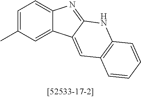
C1=C(C)C=C2C(=C1)N=C1C2=CC2=C(N1)C=CC=C2
